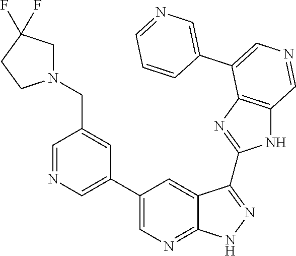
C1=NC=C(C2=CN=C3C(=C2)C(C2=NC4=C(N2)C=NC=C4C2=CN=CC=C2)=NN3)C=C1CN1CC(F)(F)CC1
